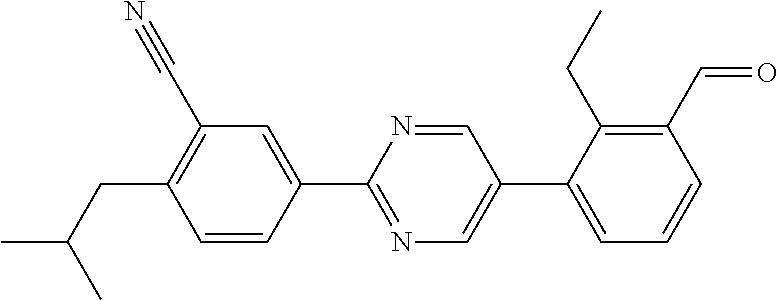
CC(CC1=C(C#N)C=C(C2=NC=C(C3=CC=CC(C=O)=C3CC)C=N2)C=C1)C
